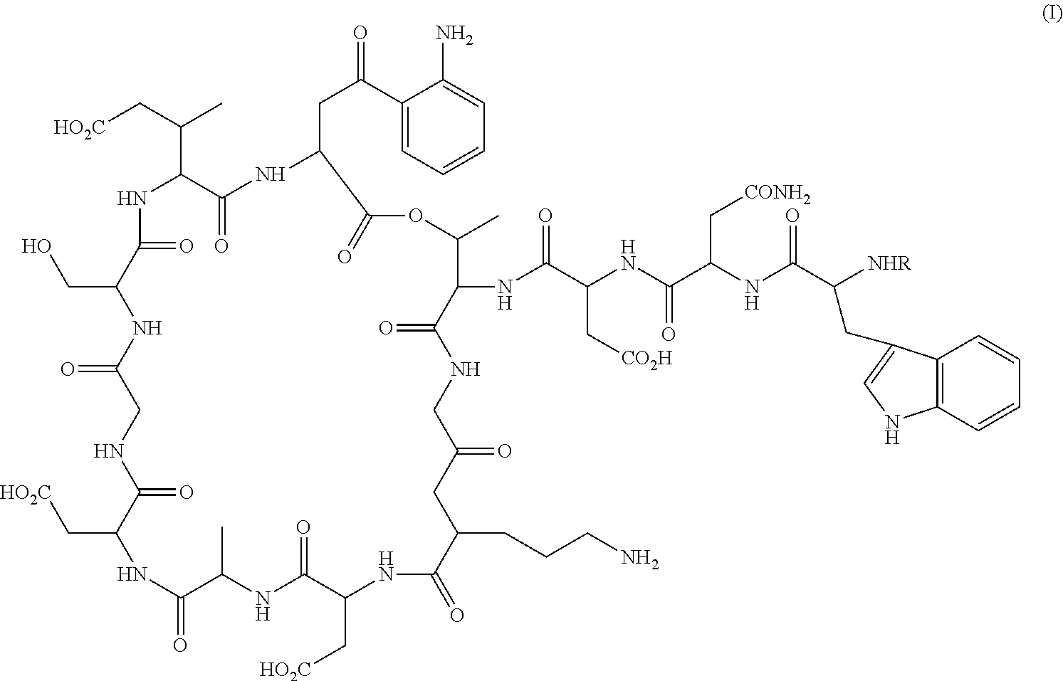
[HO2C]CC(C)C1NC(=O)C(CO)NC(=O)CNC(=O)C(C[HO2C])NC(=O)C(C)NC(=O)C(C[HO2C])NC(=O)C(CCCN)CC(=O)CNC(=O)C(NC(C(C[CO2H])NC(=O)C(C[CONH2])NC(=O)C([NHR])CC2=CNC3=C2C=CC=C3)=O)C(C)OC(=O)C(CC(C2=CC=CC=C2N)=O)NC1=O
